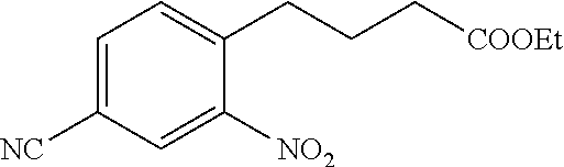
C1=C([NC])C=C([NO2])C(CCC[COOEt])=C1
